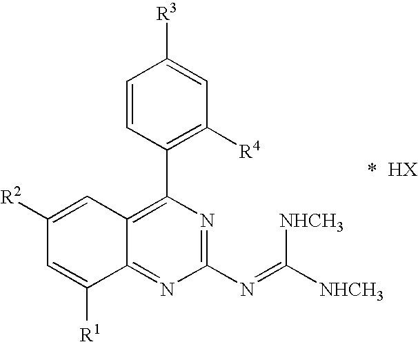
C1=C([R1])C2=NC(N=C([NHCH3])[NHCH3])=NC(C3=C([R4])C=C([R3])C=C3)=C2C=C1[R2]
